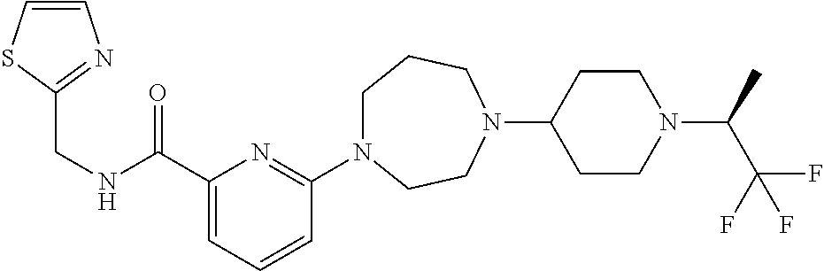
C1N(C2=NC(C(NCC3=NC=CS3)=O)=CC=C2)CCN(C2CCN(C(C)C(F)(F)F)CC2)CC1
